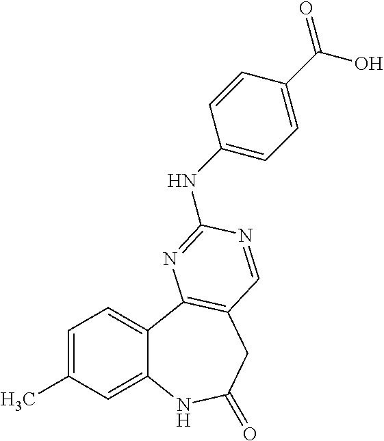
C1=C(C)C=C2C(=C1)C1=C(CC(=O)N2)C=NC(NC2=CC=C(C(O)=O)C=C2)=N1
